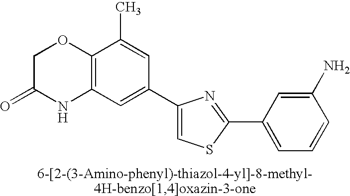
C1C(=O)NC2=C(O1)C(C)=CC(C1=CSC(C3=CC=CC(N)=C3)=N1)=C2
